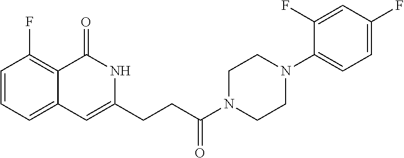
C1=CC=C2C(=C1F)C(=O)NC(CCC(N1CCN(C3=CC=C(F)C=C3F)CC1)=O)=C2
